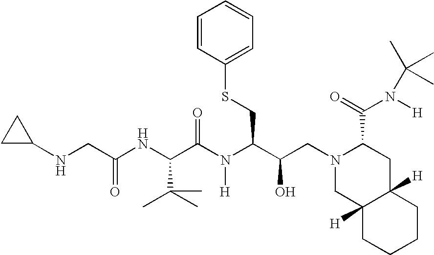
C(NC(C(N(C(C(O)CN1CC2([H])C([H])(CC1C(N(C(C)(C)C)[H])=O)CCCC2)CSC1=CC=CC=C1)[H])=O)C(C)(C)C)(=O)CNC1CC1
